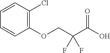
C1=CC(Cl)=C(OCC(C(O)=O)(F)F)C=C1
